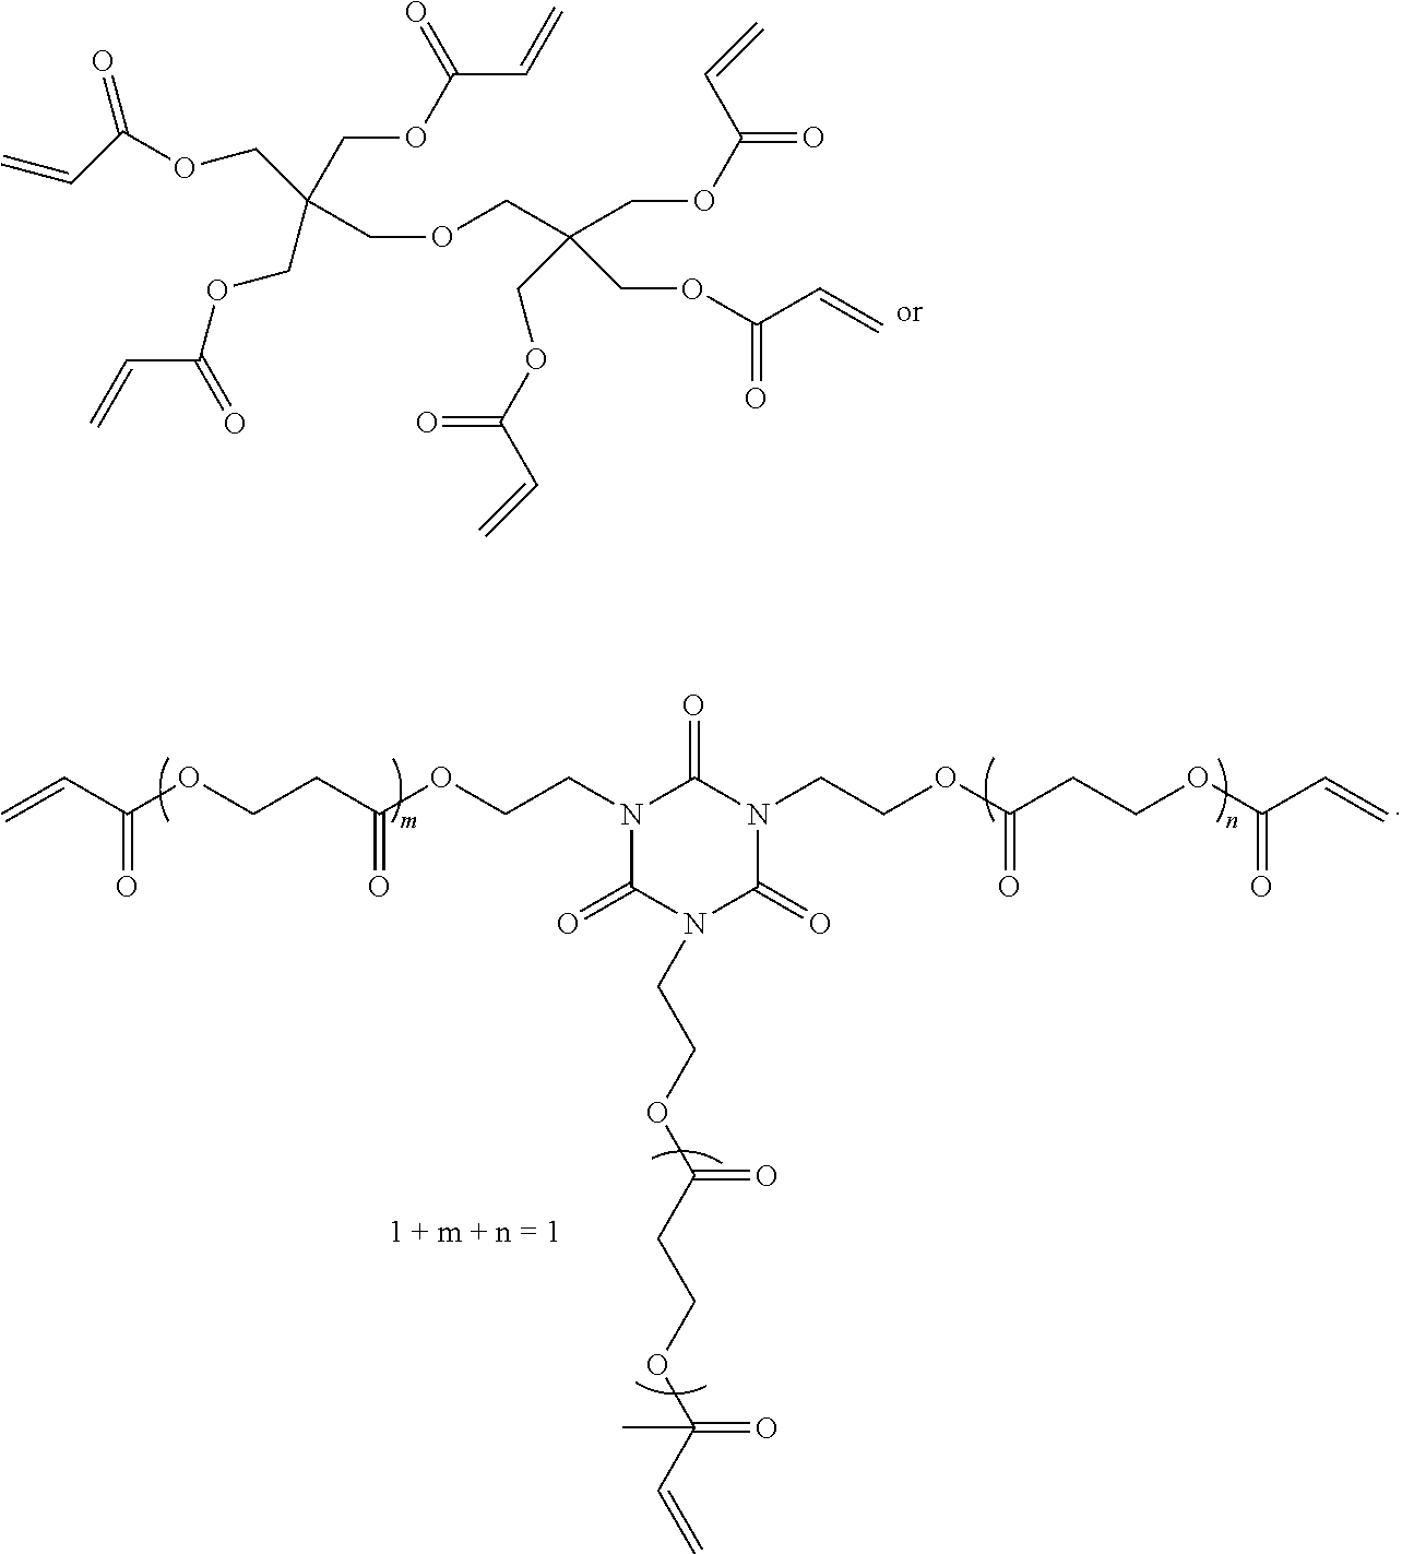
C=CC(OCC(COCC(COC(=O)C=C)(COC(C=C)=O)COC(C=C)=O)(COC(C=C)=O)COC(C=C)=O)=O.C=CC(OCCC(OCCN1C(=O)N(CCOC(CCOC(C=C)(=O)C)=O)C(=O)N(CCOC(CCOC(C=C)=O)=O)C1=O)=O)=O
